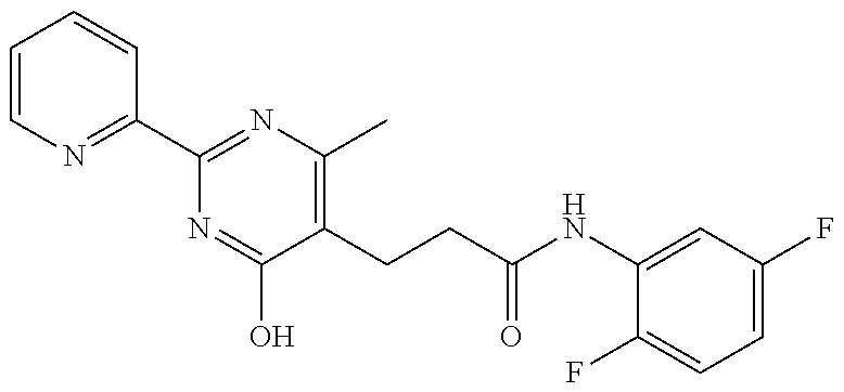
C1=CN=C(C2=NC(C)=C(CCC(NC3=CC(F)=CC=C3F)=O)C(O)=N2)C=C1
